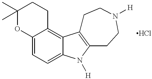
C12=CC=C3C(=C1CCC(C)(C)O2)C1=C(N3[H])CCN([H])CC1.Cl
